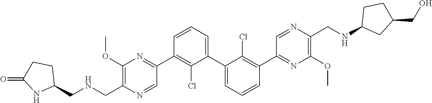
C1(C2=NC(OC)=C(CNCC3CCC(=O)N3)N=C2)=C(Cl)C(C2=CC=CC(C3=NC(OC)=C(CNC4CC(CO)CC4)N=C3)=C2Cl)=CC=C1
